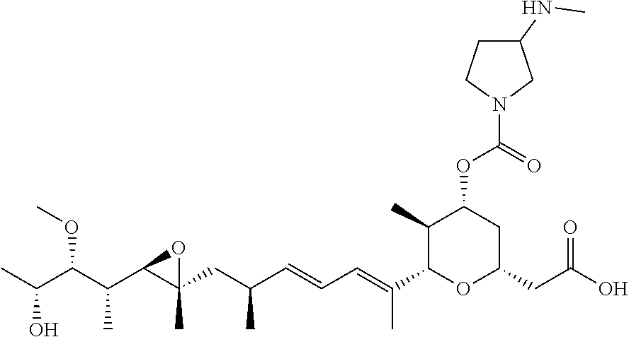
CC(C(C(C1C(CC(C=CC=C(C2OC(CC(=O)O)CC(OC(=O)N3CC(NC)CC3)C2C)C)C)(C)O1)C)OC)O
